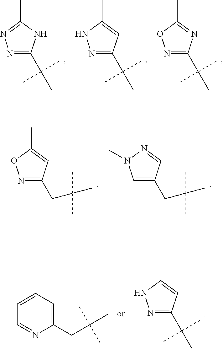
N1=C(C(C)(C)C)NC(C)=N1.N1=C(C(C)(C)C)C=C(C)N1.N1=C(C(C)(C)C)N=C(C)O1.N1=C(CC(C)(C)C)C=C(C)O1.C1=C(CC(C)(C)C)C=NN1C.C1(CC(C)(C)C)=CC=CC=N1.N1=C(C(C)(C)C)C=CN1
